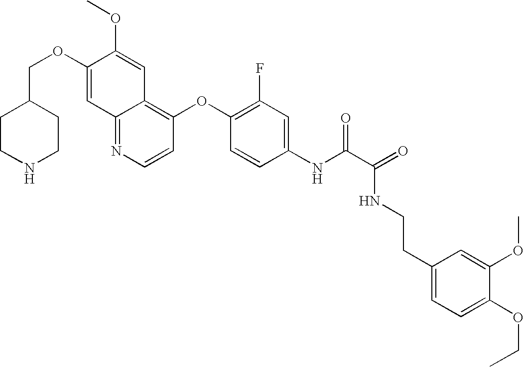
C12=NC=CC(OC3=C(F)C=C(NC(C(=O)NCCC4=CC=C(OCC)C(OC)=C4)=O)C=C3)=C1C=C(OC)C(OCC1CCNCC1)=C2
